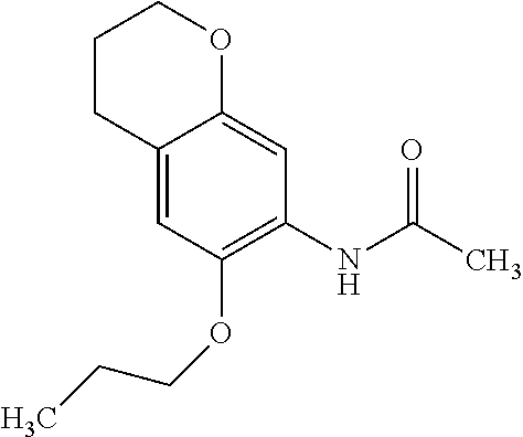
C1CC2=CC(OCCC)=C(NC(C)=O)C=C2OC1
